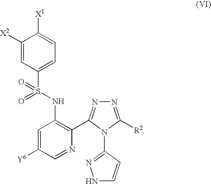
C1=C([Y6])C=NC(C2=NN=C([R2])N2C2=NNC=C2)=C1NS(C1=CC=C([X1])C([X2])=C1)(=O)=O
